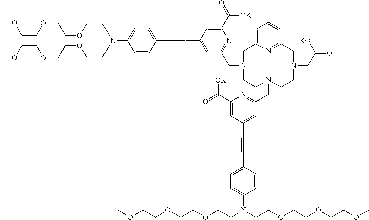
C1(N(CCOCCOCCOC)CCOCCOCCOC)=CC=C(C#CC2=CC(CN3CCN(CC4=NC(C(=O)[OK])=CC(C#CC5=CC=C(N(CCOCCOCCOC)CCOCCOCCOC)C=C5)=C4)CCN(CC(=O)[KO])CC4=NC(=CC=C4)C3)=NC(C(=O)[OK])=C2)C=C1
